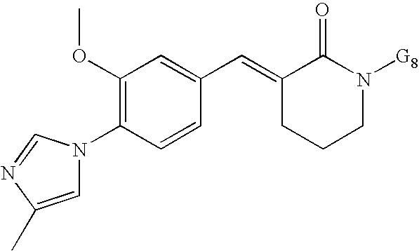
C1(OC)=C(N2C=C(C)N=C2)C=CC(C=C2CCCN([G8])C2=O)=C1
